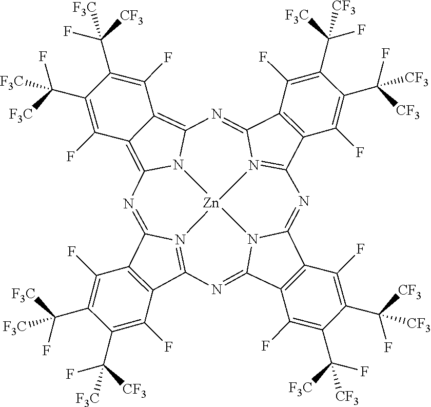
C12=C(C3=N4C1=NC1=C5C(=C6N1[Zn]41N4=C(C7=C(C4=N6)C(F)=C(C(F)([F3C])[CF3])C(C(F)([CF3])[CF3])=C7F)N=C4C6=C(C(=N3)N41)C(F)=C(C(F)([F3C])[CF3])C(C([CF3])(F)[CF3])=C6F)C(F)=C(C(F)([CF3])[F3C])C(C(F)([F3C])[F3C])=C5F)C(F)=C(C([CF3])(F)[F3C])C(C([F3C])(F)[F3C])=C2F
